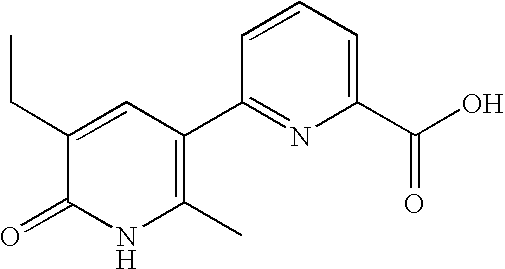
C1(CC)=CC(C2=NC(C(=O)O)=CC=C2)=C(C)NC1=O
